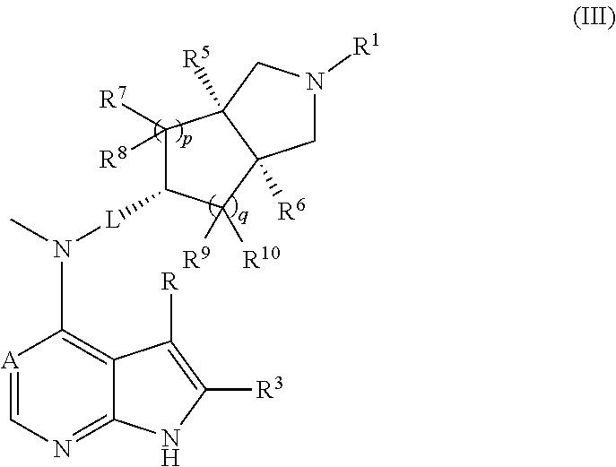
[A]1=CN=C2C(=C1N(C)[L]C1C([R7])([R8])C3([R5])C([R6])(C1([R9])[R10])CN([R1])C3)C([R])=C([R3])N2
